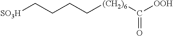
[SO3H]CCCC[(CH2)6]C([OOH])=O
